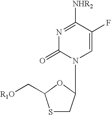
N1=C([NHR2])C(F)=CN(C2CSC(C[R1O])O2)C1=O
